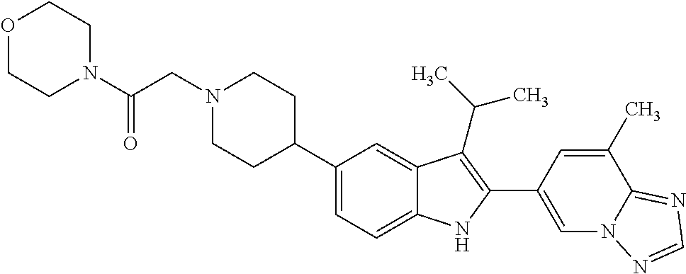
C1(C2CCN(CC(N3CCOCC3)=O)CC2)=CC=C2C(=C1)C(C(C)C)=C(C1=CN3C(=NC=N3)C(C)=C1)N2
